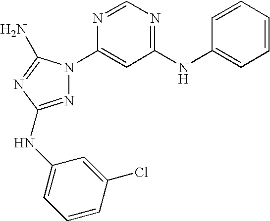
N1=C(NC2=CC=CC(Cl)=C2)N=C(N)N1C1=CC(NC2=CC=CC=C2)=NC=N1
